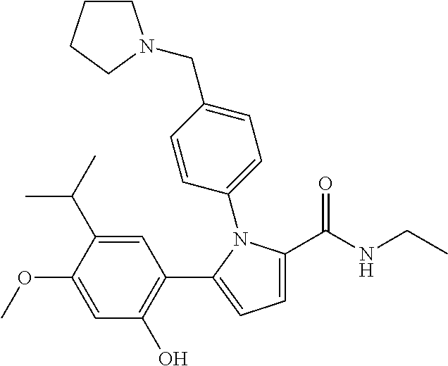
C1=C(C(NCC)=O)N(C2=CC=C(CN3CCCC3)C=C2)C(C2=C(O)C=C(OC)C(C(C)C)=C2)=C1
